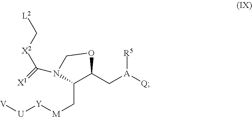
[V][U][Y][M]CC1C(C[A]([Q])[R5])OCN1C(=[X1])[X2]C[L2]
